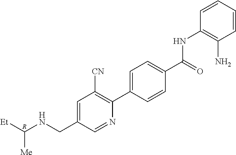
C1=CC=CC(NC(C2=CC=C(C3=C([CN])C=C(CNC([Et])[Me])C=N3)C=C2)=O)=C1N.[R]
